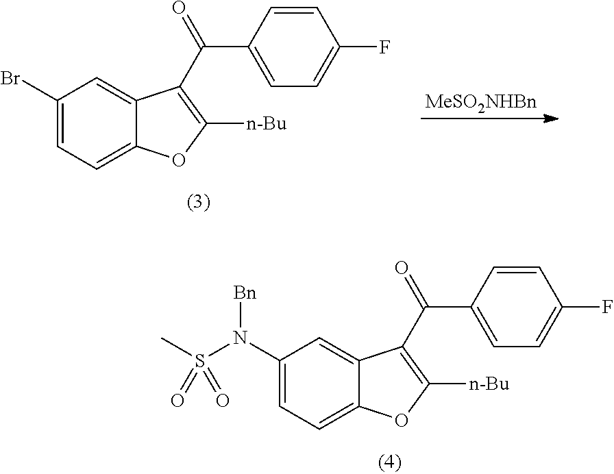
C1(N(S(C)(=O)=O)[Bn])=CC=C2C(=C1)C(C(C1=CC=C(F)C=C1)=O)=C([n-Bu])O2.C1(Br)=CC=C2C(=C1)C(C(C1=CC=C(F)C=C1)=O)=C([n-Bu])O2.[MeSO2NHBn]
